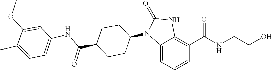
C1(=O)NC2=C(C(NCCO)=O)C=CC=C2N1C1CCC(C(NC2=CC=C(C)C(OC)=C2)=O)CC1
